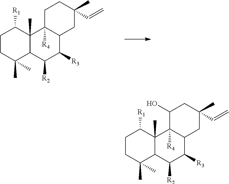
C1CC(C)(C)C2C(C)(C1[R1])C1([R4])C(C([R3])C2[R2])CC(C)(C=C)CC1.C1CC(C)(C)C2C(C)(C1[R1])C1([R4])C(C([R3])C2[R2])CC(C)(C=C)CC1O
